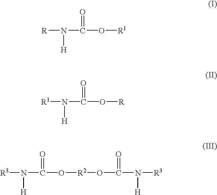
[R]N(C(O[R1])=O)[H].[R1]N(C(O[R])=O)[H].[R3]N([H])C(O[R2]OC(N([R3])[H])=O)=O
